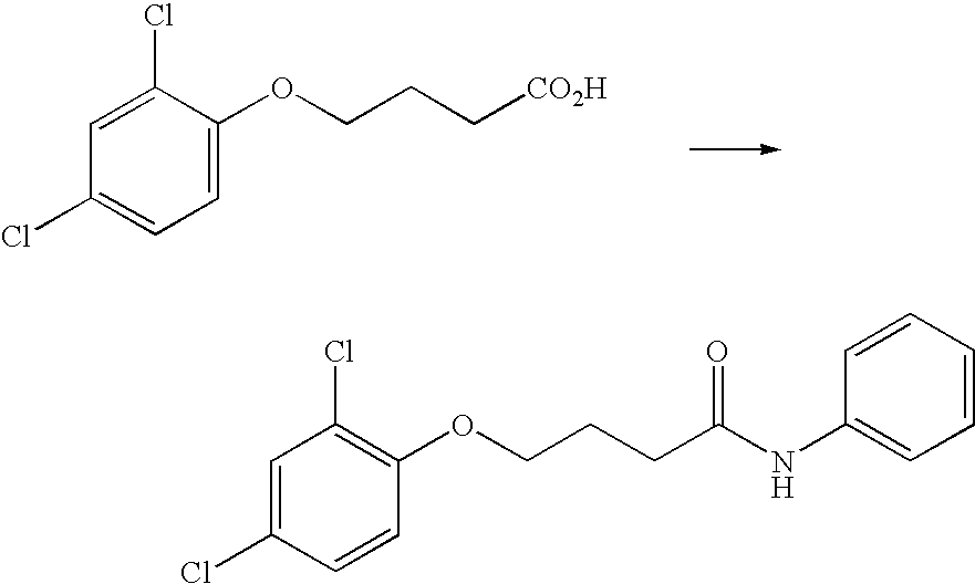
C1=C(OCCC[CO2H])C(Cl)=CC(Cl)=C1.C1=CC(Cl)=CC(Cl)=C1OCCCC(NC1=CC=CC=C1)=O
